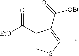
C1=C(C([EtO])=O)C(C(=O)[OEt])=C(*)S1
